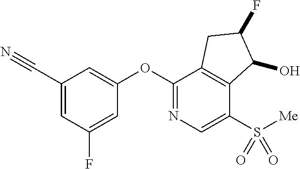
C1(OC2=CC(C#N)=CC(F)=C2)=NC=C(S([Me])(=O)=O)C2=C1CC(F)C2O
